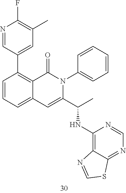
N1=CC(C2=C3C(=CC=C2)C=C(C(C)NC2=C4C(=NC=N2)SC=N4)N(C2=CC=CC=C2)C3=O)=CC(C)=C1F
